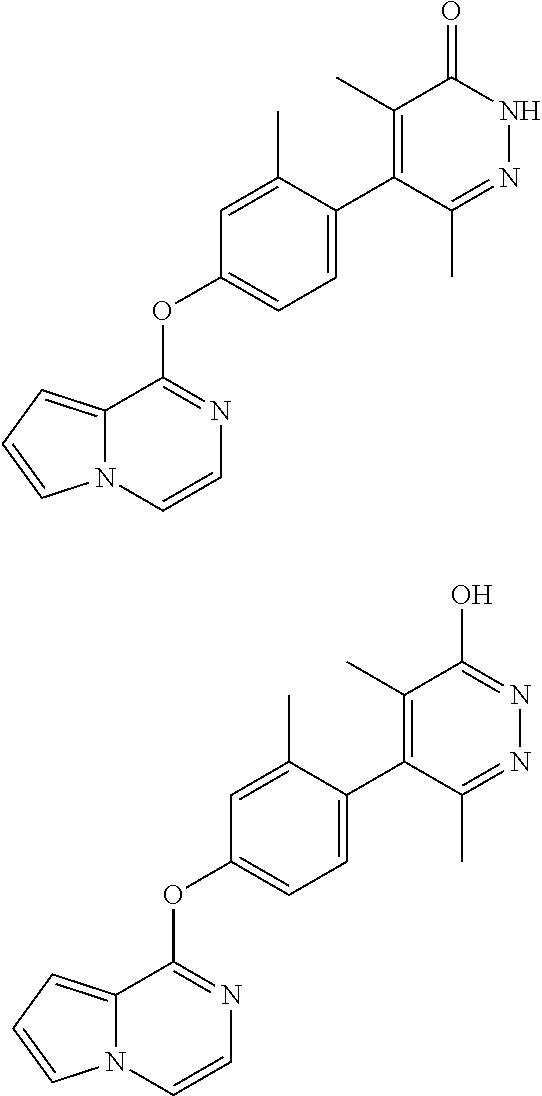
C12=CC=CN1C=CN=C2OC1=CC=C(C2=C(C)C(=O)NN=C2C)C(C)=C1.C12=CC=CN1C=CN=C2OC1=CC=C(C2=C(C)C(O)=NN=C2C)C(C)=C1
